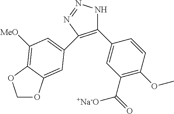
C1(C2=CC(C(=O)[+Na-O])=C(OC)C=C2)=C(C2=CC([MeO])=C3C(=C2)OCO3)N=NN1
